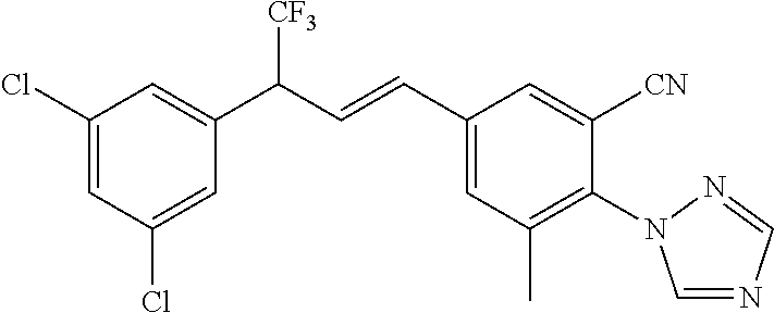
C1(Cl)=CC(Cl)=CC(C(C=CC2=CC(C)=C(N3C=NC=N3)C([CN])=C2)[CF3])=C1
